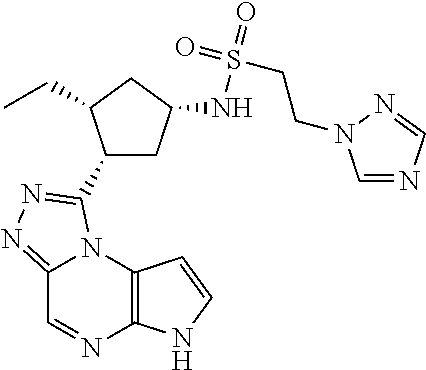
C12=NN=C(C3CC(NS(=O)(=O)CCN4C=NC=N4)CC3CC)N1C1=C(N=C2)NC=C1
